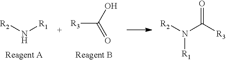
[R3]C(O)=O.N(C([R3])=O)([R2])[R1].N([R1])[R2]
